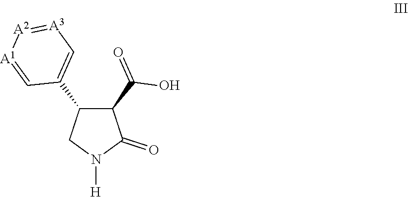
C1(C(=O)O)C(C2=C[A3]=[A2][A1]=C2)CN([H])C1=O
